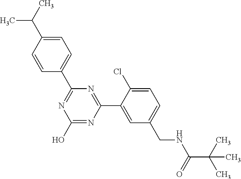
OC1=NC(C2=CC(CNC(=O)C(C)(C)C)=CC=C2Cl)=NC(C2=CC=C(C(C)C)C=C2)=N1
